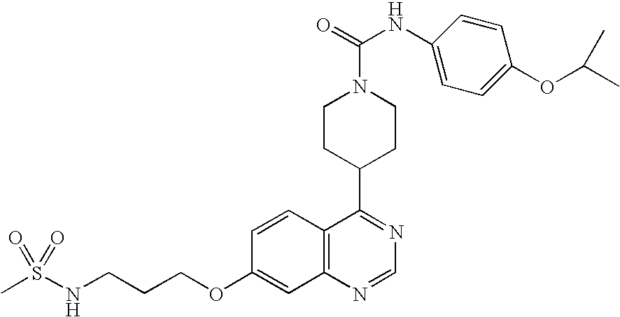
C1CC(C2=NC=NC3=C2C=CC(OCCCNS(=O)(=O)C)=C3)CCN1C(=O)NC1=CC=C(OC(C)C)C=C1
